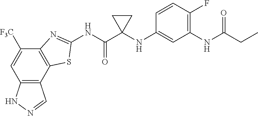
C12=C(C3=C(C([F3C])=C1)N=C(NC(C1(NC4=CC(NC(CC)=O)=C(F)C=C4)CC1)=O)S3)C=NN2
